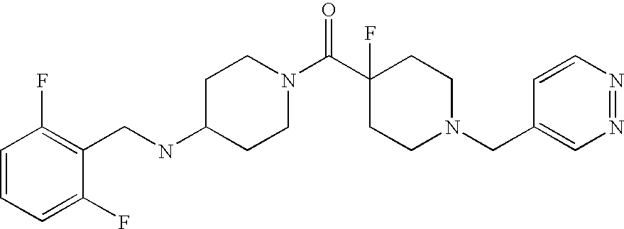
C1(NCC2=C(F)C=CC=C2F)CCN(C(C2(F)CCN(CC3=CN=NC=C3)CC2)=O)CC1
